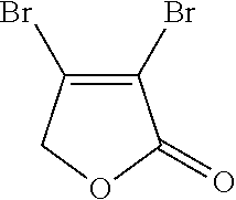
C1(Br)=C(Br)COC1=O
